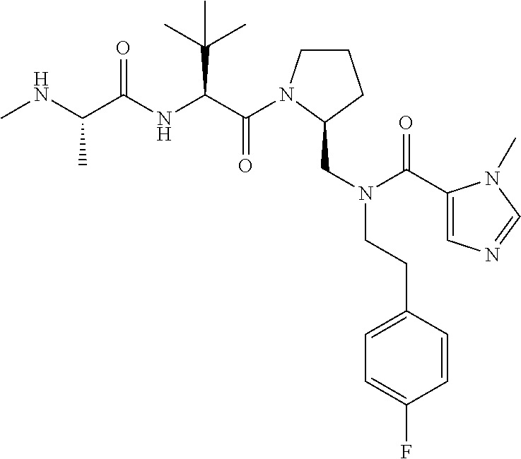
C(=O)(C(C(C)(C)C)NC(=O)C(C)NC)N1CCCC1CN(CCC1=CC=C(F)C=C1)C(=O)C1=CN=CN1C
